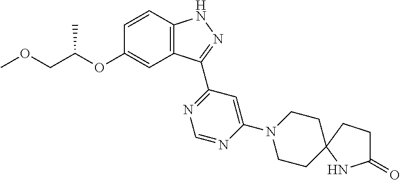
C12=C(C=CC(OC(COC)C)=C1)NN=C2C1=NC=NC(N2CCC3(CC2)CCC(=O)N3)=C1
